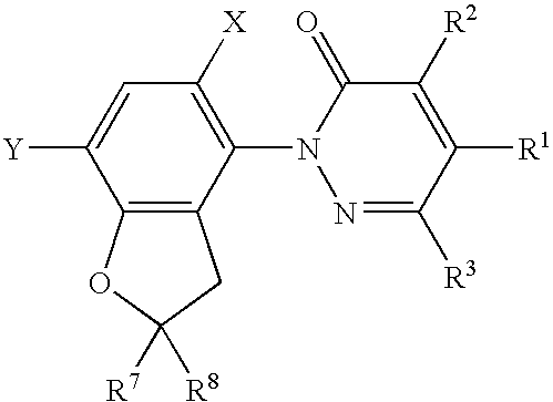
C12=C(C(N3N=C([R3])C([R1])=C([R2])C3=O)=C([X])C=C1[Y])CC([R7])([R8])O2
